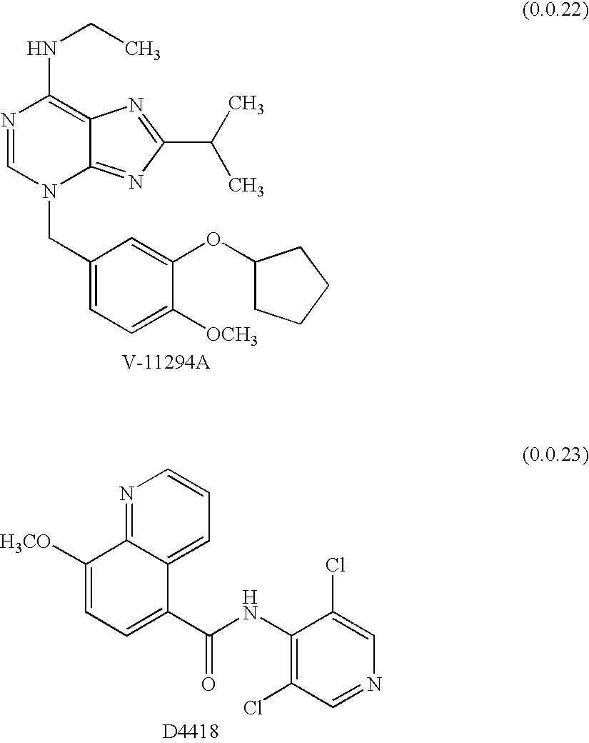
N1=CN(CC2=CC=C([OCH3])C(OC3CCCC3)=C2)C2=NC(C(C)C)=NC2=C1NCC.[V-11294A].C1([H3CO])=CC=C(C(NC2=C(Cl)C=NC=C2Cl)=O)C2=CC=CN=C12
